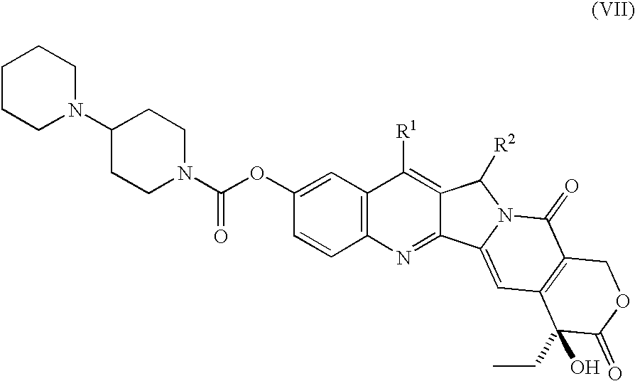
C1CCN(C2CCN(C(OC3=CC4=C(C=C3)N=C3C(=C4[R1])C([R2])N4C3=CC3=C(C4=O)COC(=O)C3(CC)O)=O)CC2)CC1
